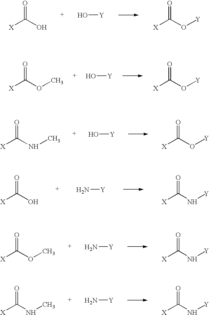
O=C(O)[X].O[Y].O=C(O[Y])[X].O=C(OC)[X].O[Y].O=C(O[Y])[X].O[Y].O=C(O[Y])[X].O=C(NC)[X].N[Y].O=C(N[Y])[X].O=C(O)[X].N[Y].O=C(N[Y])[X].O=C(OC)[X].N[Y].O=C(N[Y])[X].O=C(NC)[X]
